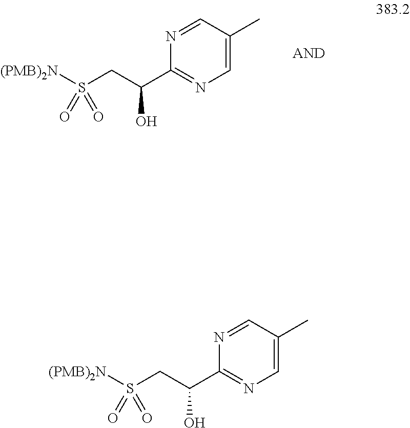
C1=C(C)C=NC(C(CS([(PMB)2N])(=O)=O)O)=N1.C1=C(C)C=NC(C(CS([(PMB)2N])(=O)=O)O)=N1
